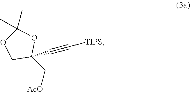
O1C(C)(C)OCC1(C#C[TIPS])C[AcO]
